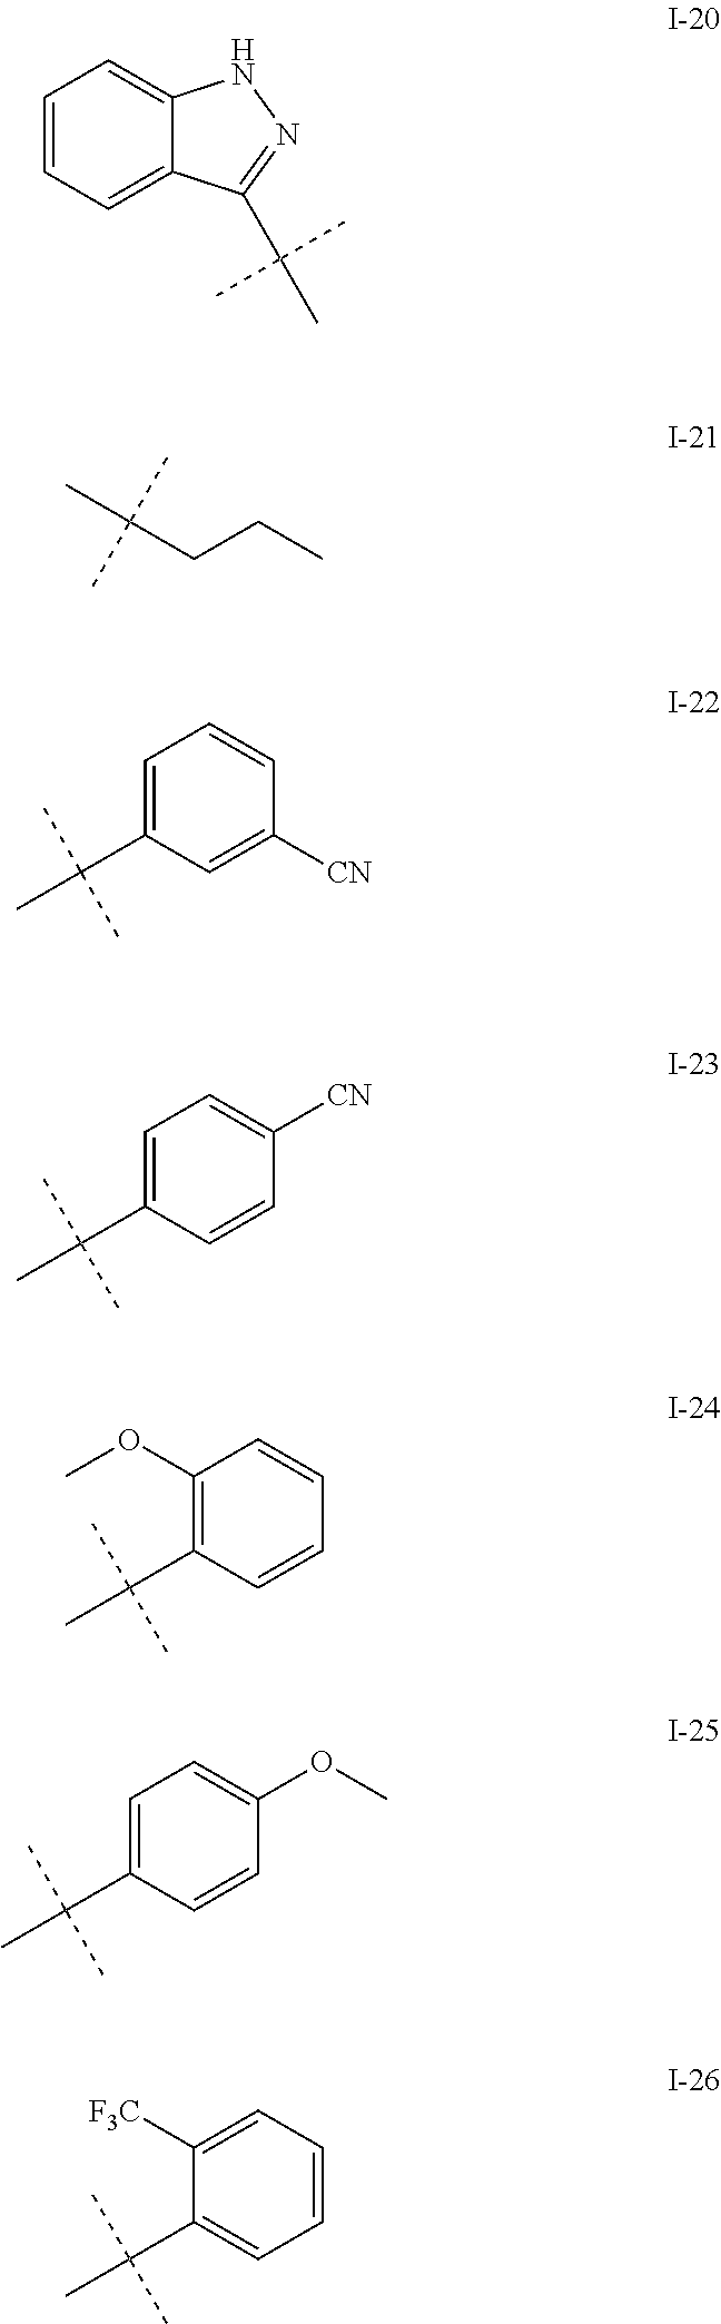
C1=C(C(C)(C)C)C=C([CN])C=C1.C1=CC=C2C(=C1)NN=C2C(C)(C)C.C(CC)C(C)(C)C.C1=C(C(C)(C)C)C=CC([CN])=C1.C1(OC)=C(C(C)(C)C)C=CC=C1.C1=C(C(C)(C)C)C=CC(OC)=C1.C1(C(C)(C)C)=CC=CC=C1[F3C]
